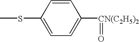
C1=CC(SC)=CC=C1[CN(C2H5)2]=O
